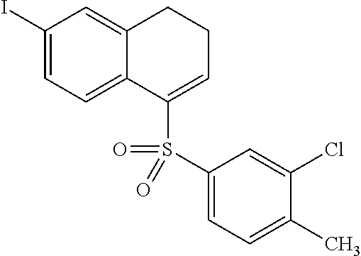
C1(I)=CC=C2C(=C1)CCC=C2S(=O)(C1=CC=C(C)C(Cl)=C1)=O
